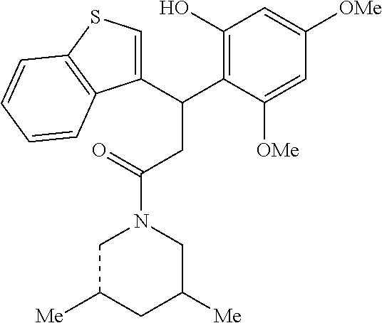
C(C1=C(O)C=C([OMe])C=C1[OMe])(CC(N1CC([Me])CC([Me])C1)=O)C1=CSC2=C1C=CC=C2
